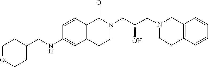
C1=CC=CC2=C1CN(CC(CN1C(=O)C3=C(CC1)C=C(NCC1CCOCC1)C=C3)O)CC2
